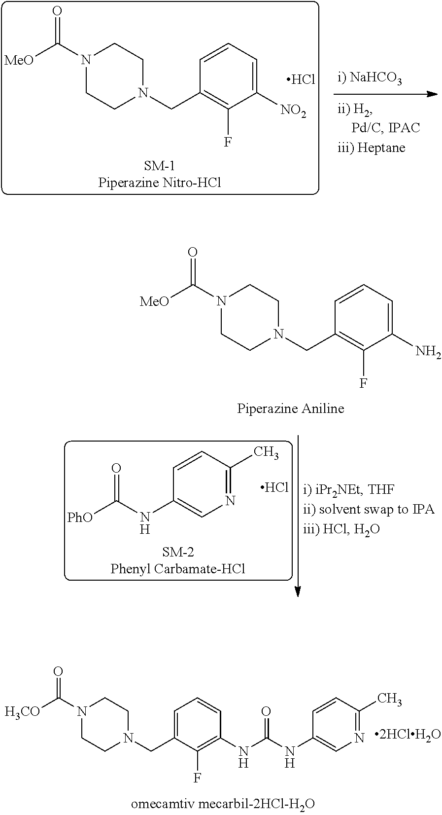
O=C(N1CCN(CC2=C(F)C([NO2])=CC=C2)CC1)[MeO].Cl.C(NC1=CN=C(C)C=C1)([PhO])=O.Cl.O=C(N1CCN(CC2=C(F)C(N)=CC=C2)CC1)[MeO].O=C(N1CCN(CC2=CC=CC(NC(NC3=CN=C(C)C=C3)=O)=C2F)CC1)[H3CO]
